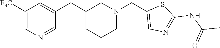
C1=C([F3C])C=C(CC2CN(CC3=CN=C(NC(=O)C)S3)CCC2)C=N1
